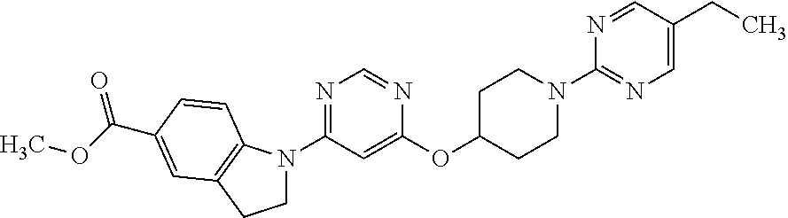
C1(OC2CCN(C3=NC=C(CC)C=N3)CC2)=CC(N2CCC3=C2C=CC(C(=O)OC)=C3)=NC=N1
